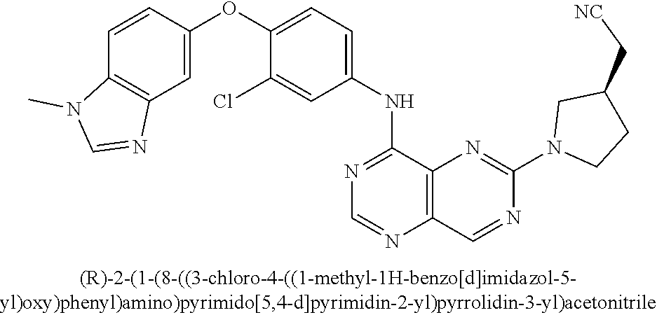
C1=CC(OC2=CC=C(NC3=NC=NC4=C3N=C(N3CCC(C[NC])C3)N=C4)C=C2Cl)=CC2=C1N(C)C=N2
